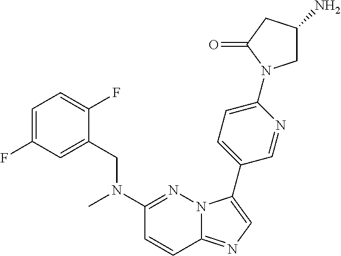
C1=C(F)C=C(CN(C2=NN3C(=NC=C3C3=CC=C(N4CC(N)CC4=O)N=C3)C=C2)C)C(F)=C1
